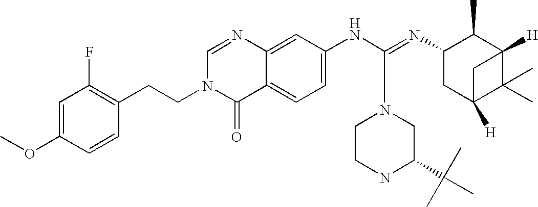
N1(CCC2=C(F)C=C(OC)C=C2)C=NC2=CC(NC(=NC3CC4([H])C(C)(C)C([H])(C3C)C4)N3CCNC(C(C)(C)C)C3)=CC=C2C1=O
